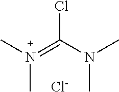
N(C)(C)=C(N(C)C)Cl.[Cl-]
